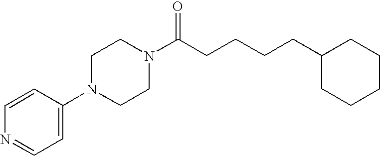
C1(N2CCN(C(CCCCC3CCCCC3)=O)CC2)=CC=NC=C1
